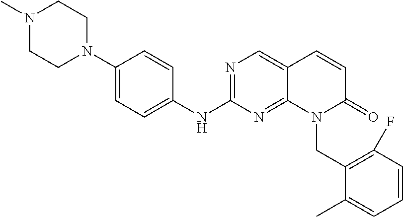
N1(C)CCN(C2=CC=C(NC3=NC=C4C(=N3)N(CC3=C(F)C=CC=C3C)C(=O)C=C4)C=C2)CC1
